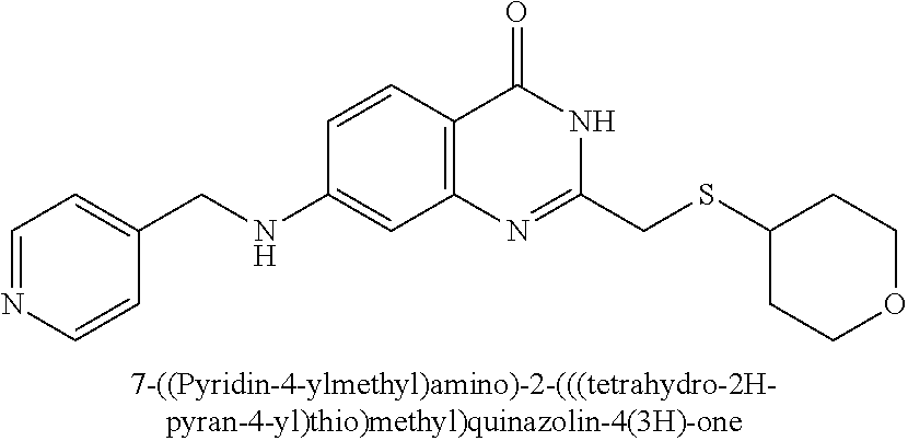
C1(NCC2=CC=NC=C2)=CC2=C(C=C1)C(=O)NC(CSC1CCOCC1)=N2
